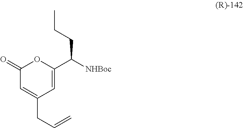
C1(=O)C=C(CC=C)C=C(C([NHBoc])CCC)O1
